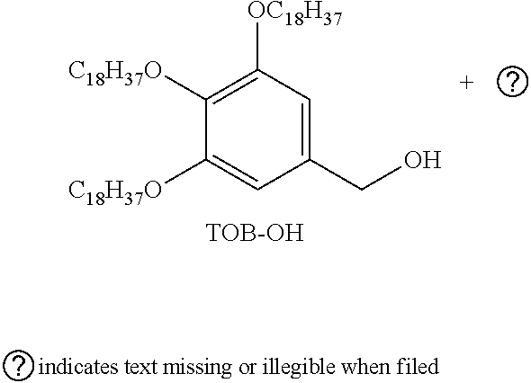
C1([C18H37O])=C([OC18H37])C=C(CO)C=C1[C18H37O].[TOB-OH]
